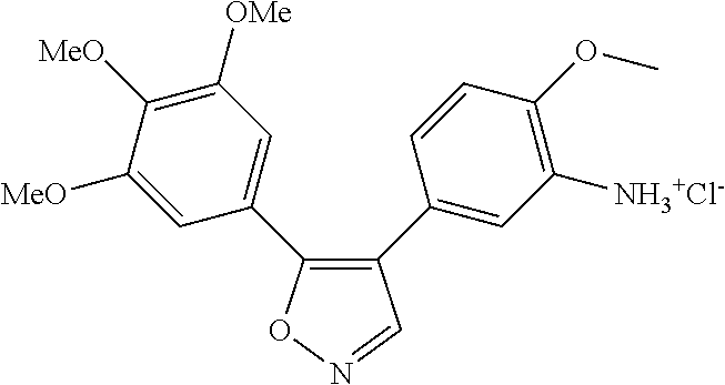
C1(C2=CC([NH3+Cl-])=C(OC)C=C2)=C(C2=CC([OMe])=C([MeO])C([MeO])=C2)ON=C1
